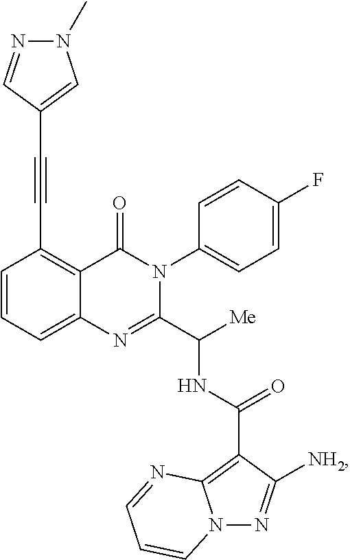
C1=CC=C2C(=C1C#CC1=CN(C)N=C1)C(=O)N(C1=CC=C(F)C=C1)C(C([Me])NC(=O)C1=C3N(N=C1[NH2])C=CC=N3)=N2
